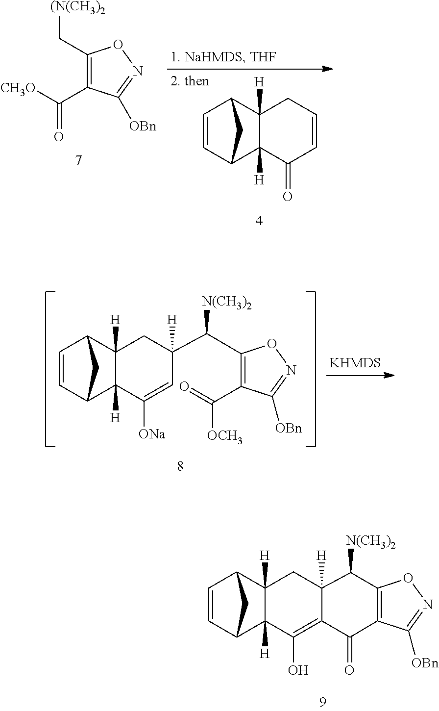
C1=CC2C3([H])C([H])(C1C2)CC1([H])C(=C3O)C(=O)C2=C(C1[N(CH3)2])ON=C2[OBn].C1(C[(N(CH3)2])=C(C([CH3O])=O)C([OBn])=NO1.C1=CC2C3([H])C([H])(C1C2)CC=CC3=O.C1=CC2C3([H])C([H])(C1C2)CC(C(C1=C(C(=O)[OCH3])C([OBn])=NO1)[N(CH3)2])([H])C=C3[ONa]
